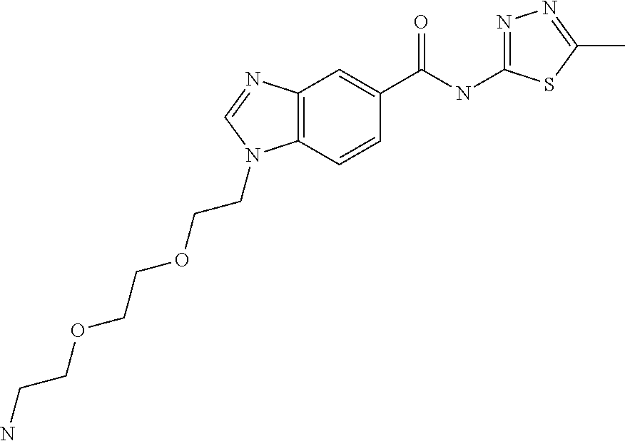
C12=C(C=CC(C(NC3=NN=C(C)S3)=O)=C1)N(CCOCCOCCN)C=N2
